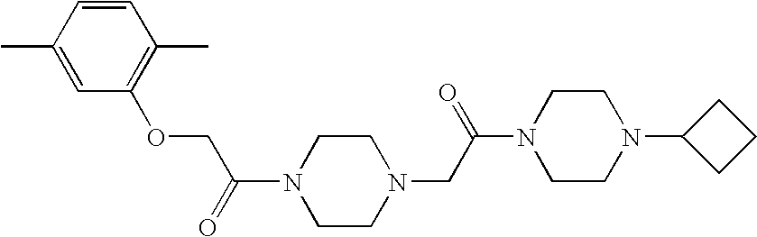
N1(C(=O)COC2=C(C)C=CC(C)=C2)CCN(CC(N2CCN(C3CCC3)CC2)=O)CC1
